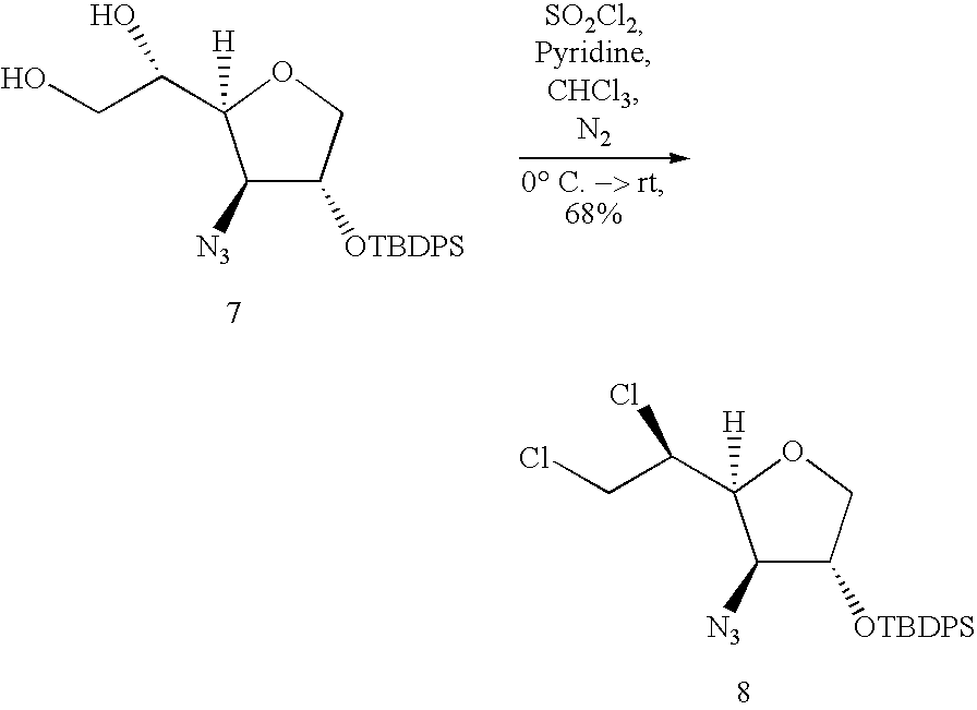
C1([N3])C([OTBDPS])COC1([H])C(CCl)Cl.C1([N3])C([OTBDPS])COC1([H])C(CO)O
